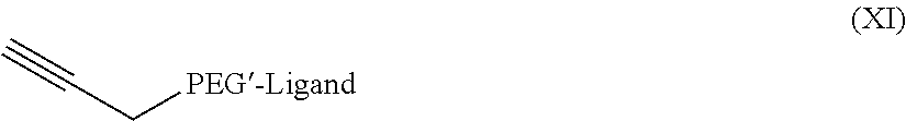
C(C[PEG-Ligand])#C
